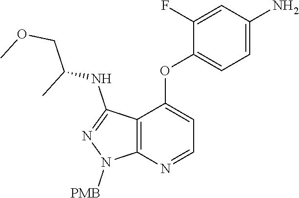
C12=C(N=CC=C1OC1=CC=C(N)C=C1F)N([PMB])N=C2NC(COC)C
